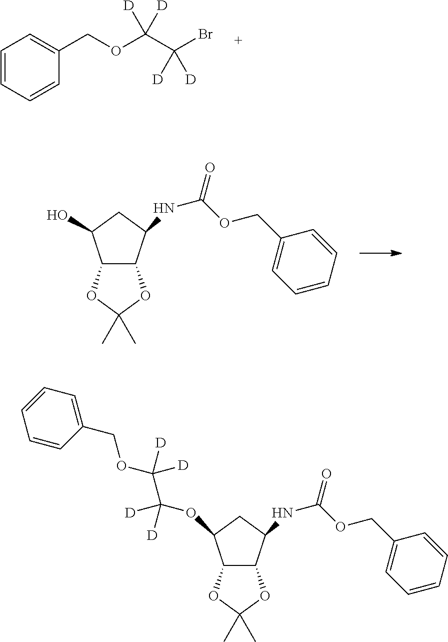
BrC(C(OCC1=CC=CC=C1)([D])[D])([D])[D].C12C(C(NC(OCC3=CC=CC=C3)=O)CC1O)OC(C)(C)O2.C12C(C(NC(OCC3=CC=CC=C3)=O)CC1OC(C(OCC1=CC=CC=C1)([D])[D])([D])[D])OC(C)(C)O2
